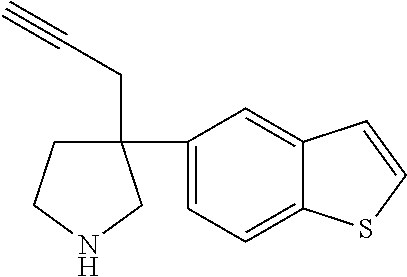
C1(CC#C)(C2=CC=C3C(=C2)C=CS3)CCNC1
